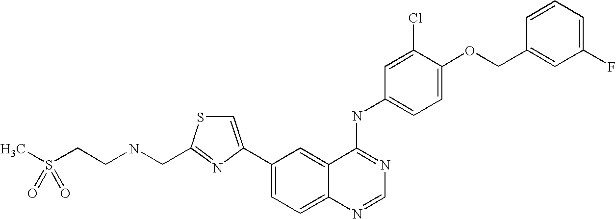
C1(C2=CSC(CNCCS(C)(=O)=O)=N2)=CC=C2C(=C1)C(NC1=CC=C(OCC3=CC(F)=CC=C3)C(Cl)=C1)=NC=N2
